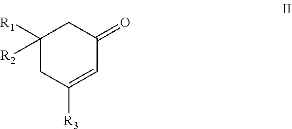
C1([R1])([R2])CC([R3])=CC(=O)C1
